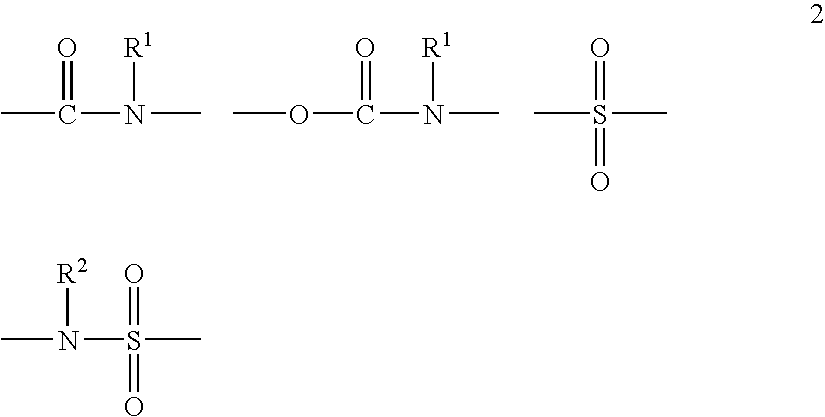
CC(=O)N([R1])C.O(C(=O)N([R1])C)C.CS(=O)(C)=O.CN([R2])S(=O)(C)=O
